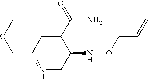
C1(COC)NCC(NOCC=C)C(C(N)=O)=C1
